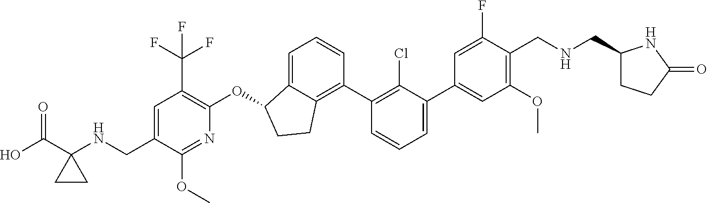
O(C1C2=CC=CC(C3=C(Cl)C(C4=CC(OC)=C(CNCC5CCC(=O)N5)C(F)=C4)=CC=C3)=C2CC1)C1=C(C(F)(F)F)C=C(CNC2(C(O)=O)CC2)C(OC)=N1
